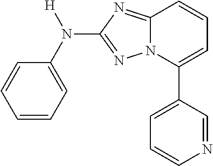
C1=CC=C(N([H])C2=NN3C(=N2)C=CC=C3C2=CC=CN=C2)C=C1
